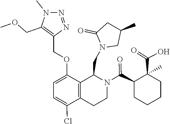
C1(C)CN(CC2C3=C(C(Cl)=CC=C3OCC3=C(COC)N(C)N=N3)CCN2C(C2CCCCC2(C(=O)O)C)=O)C(=O)C1
